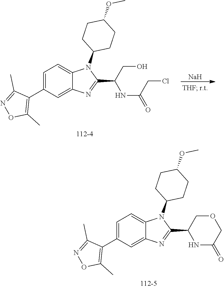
C1(C2NC(=O)COC2)=NC2=CC(C3=C(C)ON=C3C)=CC=C2N1C1CCC(OC)CC1.C1(C(NC(=O)CCl)CO)=NC2=CC(C3=C(C)ON=C3C)=CC=C2N1C1CCC(OC)CC1.[Na]
